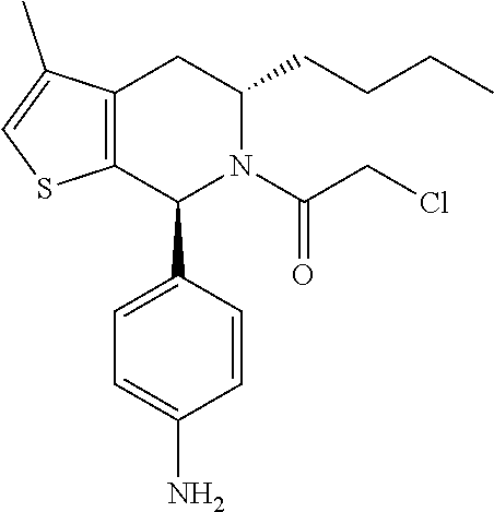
C12=C(CC(CCCC)N(C(CCl)=O)C1C1=CC=C(N)C=C1)C(C)=CS2
